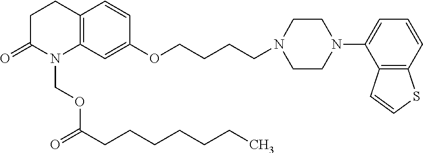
C12=C(C=C(OCCCCN3CCN(C4=CC=CC5=C4C=CS5)CC3)C=C1)N(COC(CCCCCCC)=O)C(=O)CC2
